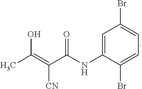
C1=C(NC(C(=C(C)O)[CN])=O)C(Br)=CC=C1Br
